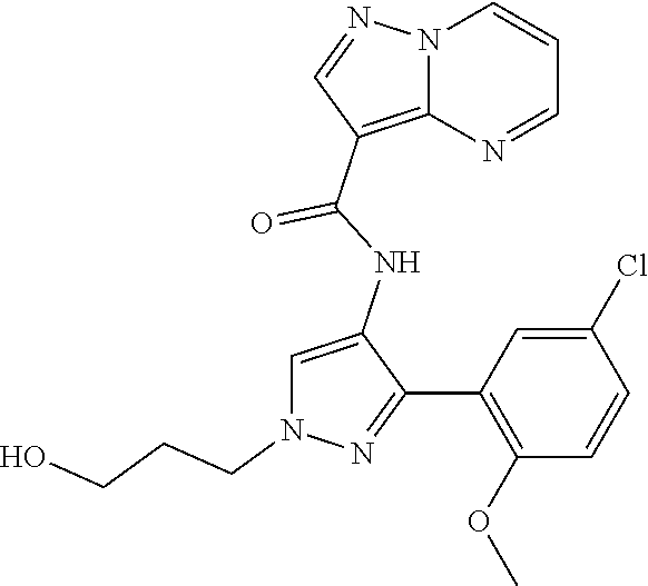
N12C(=C(C(NC3=CN(CCCO)N=C3C3=C(OC)C=CC(Cl)=C3)=O)C=N1)N=CC=C2
